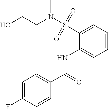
C1=CC(F)=CC=C1C(=O)NC1=CC=CC=C1S(=O)(=O)N(C)CCO
